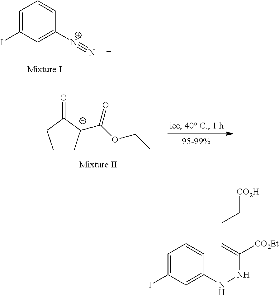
C1=C(I)C=C([N+]#N)C=C1.C1C[C-](C(OCC)=O)C(=O)C1.C1=C(I)C=C(NNC([CO2Et])=CCC[CO2H])C=C1
